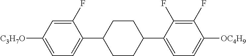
C1(F)=CC([C3H7O])=CC=C1C1CCC(C2=CC=C([OC4H9])C(F)=C2F)CC1
